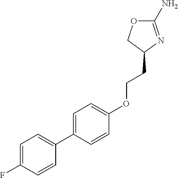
C1(N)=NC(CCOC2=CC=C(C3=CC=C(F)C=C3)C=C2)CO1
